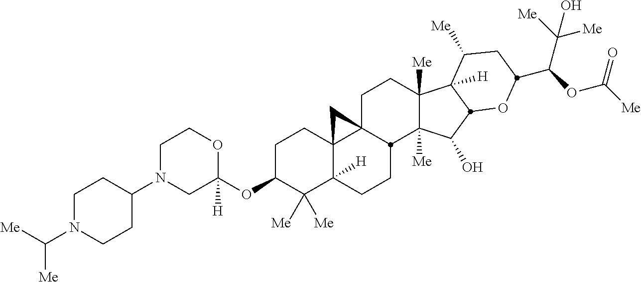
C1C(OC2([H])OCCN(C3CCN(C([Me])[Me])CC3)C2)C([Me])([Me])C2([H])C3(C1)C1(CCC4([Me])C([Me])(C(O)C5C4([H])C([Me])CC(C(OC([Me])=O)C([Me])([Me])O)O5)C1CC2)C3
